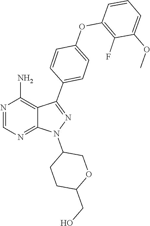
N1(C2CCC(CO)OC2)N=C(C2=CC=C(OC3=C(F)C(OC)=CC=C3)C=C2)C2=C(N)N=CN=C12
